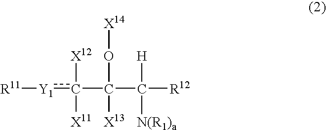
[R11][Y1]c(C(C([R12])([H])[N(R1)a])(O[X14])[X13])([X12])[X11]
